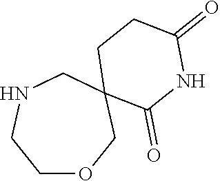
C1OCC2(CNC1)C(=O)NC(=O)CC2
